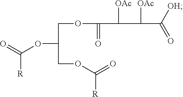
C(C(COC(=O)[R])OC(=O)[R])OC(C(C(C([OH])=O)[OAc])[OAc])=O
